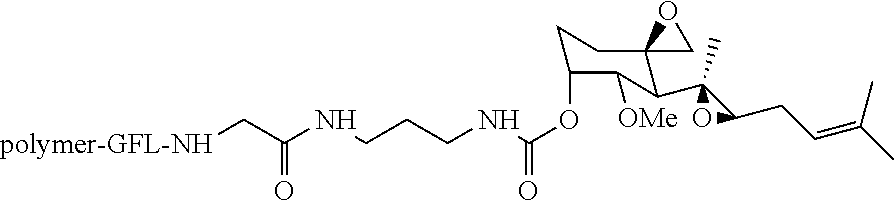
C1C(OC(NCCCNC(C[polymer-GFL-NH])=O)=O)C([OMe])C(C2(C)C(CC=C(C)C)O2)C2(C1)CO2
